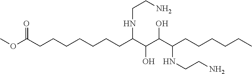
COC(CCCCCCCC(C(O)C(O)C(CCCCCC)NCCN)NCCN)=O
